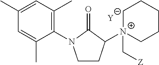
[Y].C1CC([N+]2(C[Z])CCCCC2)C(=O)N1C1=C(C)C=C(C)C=C1C
